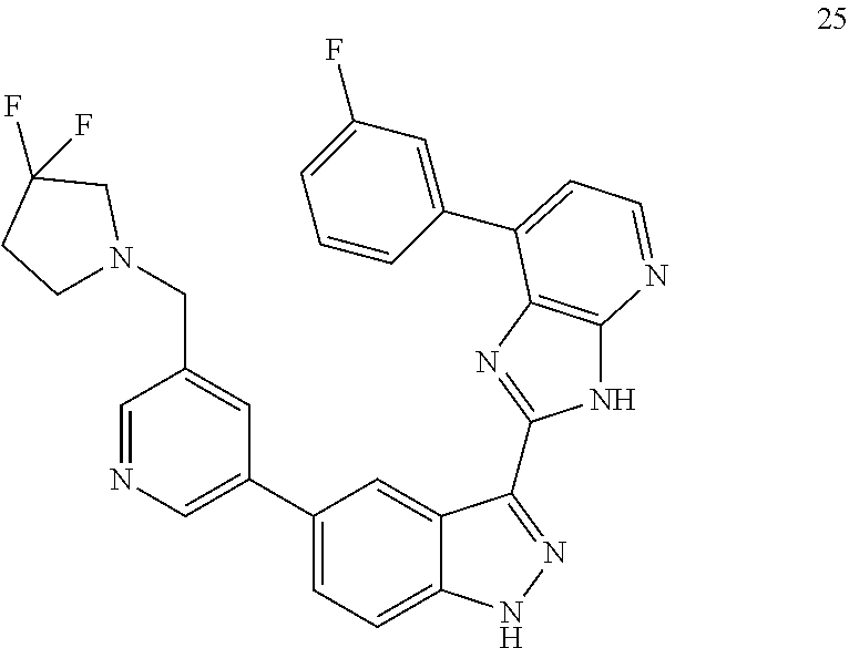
C1(C2=CC=C3C(=C2)C(C2=NC4=C(N2)N=CC=C4C2=CC(F)=CC=C2)=NN3)=CN=CC(CN2CCC(F)(F)C2)=C1
